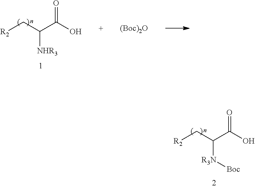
OC(C(C[R2])[R3N][Boc])=O.OC(C(C[R2])[NHR3])=O.[(Boc)2O]
